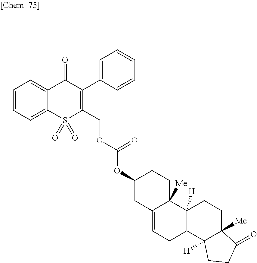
C1=CC=C2C(=C1)C(=O)C(C1=CC=CC=C1)=C(COC(OC1CC3=CCC4C([H])(C3([Me])CC1)CCC1([Me])C4([H])CCC1=O)=O)S2(=O)=O
